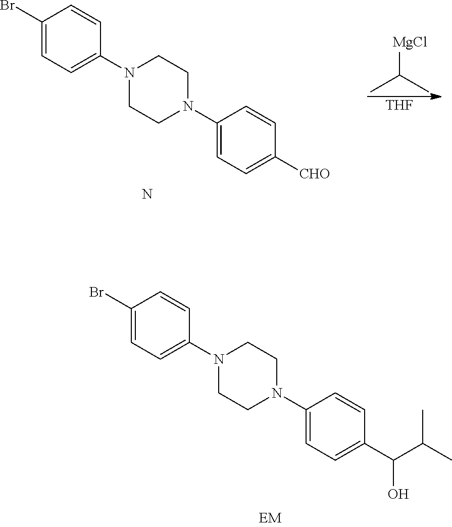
C1(Br)=CC=C(N2CCN(C3=CC=C(C(C(C)C)O)C=C3)CC2)C=C1.C1(Br)=CC=C(N2CCN(C3=CC=C([CHO])C=C3)CC2)C=C1.CC(C)[MgCl].[THF].N
